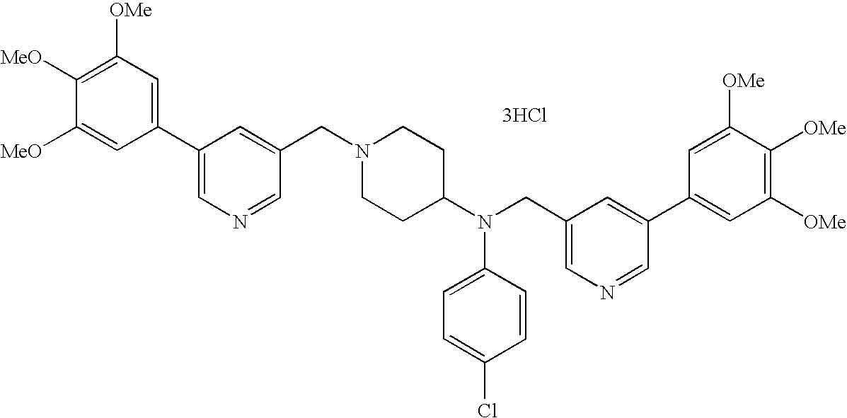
C1=C([MeO])C([MeO])=C([OMe])C=C1C1=CN=CC(CN2CCC(N(CC3=CN=CC(C4=CC([OMe])=C([OMe])C([OMe])=C4)=C3)C3=CC=C(Cl)C=C3)CC2)=C1.[3HCl]
